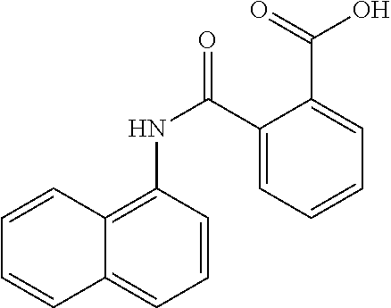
C(C1=CC=CC=C1C(NC1=C2C(=CC=C1)C=CC=C2)=O)(=O)O
